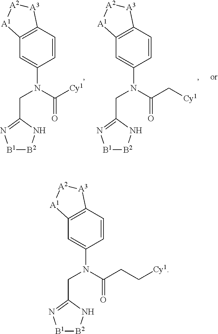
C1=C(N(C([Cy1])=O)CC2=N[B1][B2]N2)C=CC2=C1[A1][A2][A3]2.C1=C(N(C(C[Cy1])=O)CC2=N[B1][B2]N2)C=CC2=C1[A1][A2][A3]2.C1=C(N(C(CC[Cy1])=O)CC2=N[B1][B2]N2)C=CC2=C1[A1][A2][A3]2
